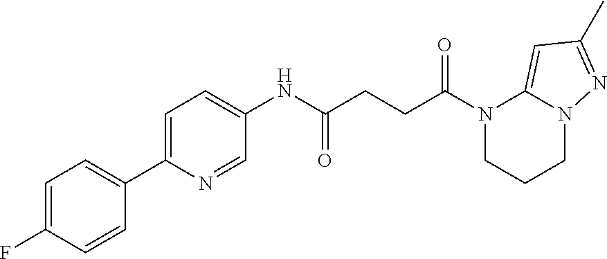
C1(NC(CCC(N2CCCN3C2=CC(C)=N3)=O)=O)=CC=C(C2=CC=C(F)C=C2)N=C1
